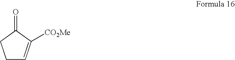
C1C=C([CO2Me])C(=O)C1
